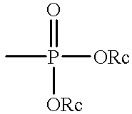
CP([ORc])(=O)[ORc]
